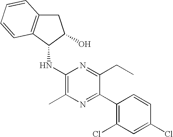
C1(Cl)=CC(Cl)=C(C2=NC(C)=C(NC3C(O)CC4=C3C=CC=C4)N=C2CC)C=C1
